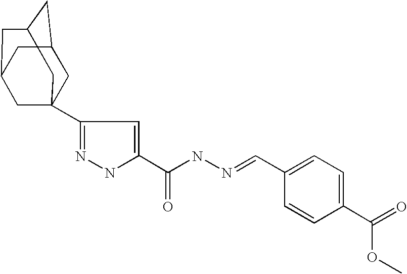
C1(C(=O)OC)=CC=C(C=NNC(=O)C2=CC(C34CC5CC(CC(C3)C5)C4)=NN2)C=C1
